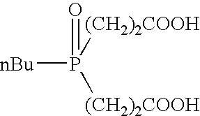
[nBu]P([(CH2)2COOH])([(CH2)2COOH])=O
